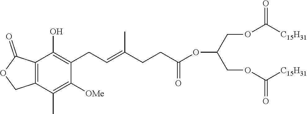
C12=C(C(=O)OC1)C(O)=C(CC=C(CCC(OC(COC([C15H31])=O)COC([C15H31])=O)=O)C)C([OMe])=C2C
